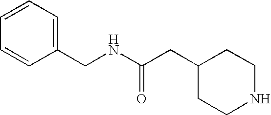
C1(CC(NCC2=CC=CC=C2)=O)CCNCC1
